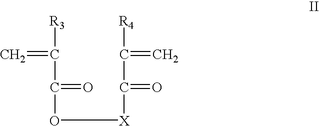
[R3]C(=C)C(O[X]C(C(=C)[R4])=O)=O
